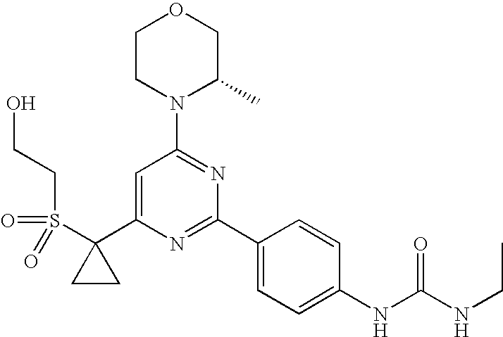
C1(C2(S(=O)(=O)CCO)CC2)=CC(N2C(C)COCC2)=NC(C2=CC=C(NC(=O)NCC)C=C2)=N1
